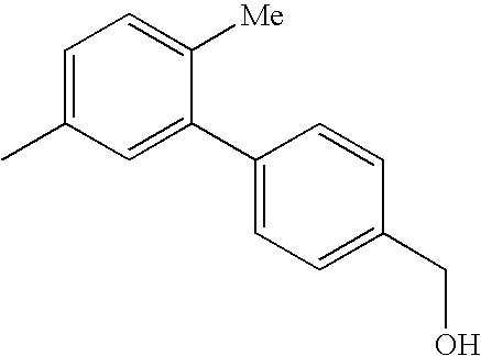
CC1=CC=C([Me])C(C2=CC=C(CO)C=C2)=C1
